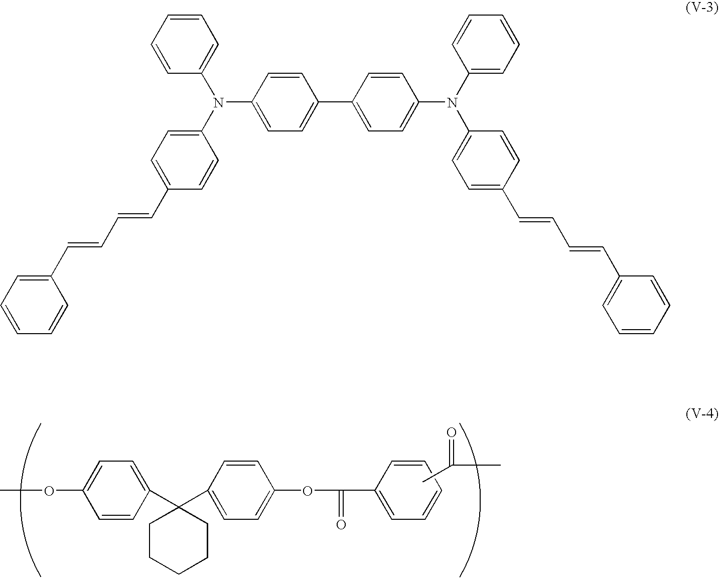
C1=C(OC)C=CC(C2(C3=CC=C(OC(C4=CC=CC=C4)=O)C=C3)CCCCC2)=C1.CC(C)=O.C1=CC=CC(C=CC=CC2=CC=C(N(C3=CC=CC=C3)C3=CC=C(C4=CC=C(N(C5=CC=C(C=CC=CC6=CC=CC=C6)C=C5)C5=CC=CC=C5)C=C4)C=C3)C=C2)=C1
